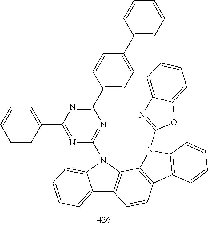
C12=CC=CC=C1N(C1=NC(C3=CC=C(C4=CC=CC=C4)C=C3)=NC(C3=CC=CC=C3)=N1)C1=C2C=CC2=C1N(C1=NC3=CC=CC=C3O1)C1=C2C=CC=C1
